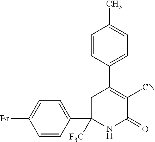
C1=CC(C2([F3C])NC(=O)C([CN])=C(C3=CC=C(C)C=C3)C2)=CC=C1Br
